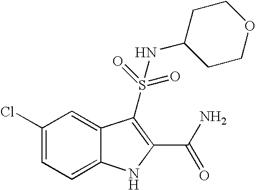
C1(Cl)=CC=C2C(=C1)C(S(NC1CCOCC1)(=O)=O)=C(C(N)=O)N2
